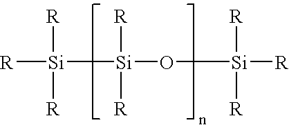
[R][Si]([R])([R])[Si](O[Si]([R])([R])[R])([R])[R]
